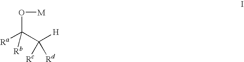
O(C([Ra])([Rb])C([H])([Rc])[Rd])[M]
